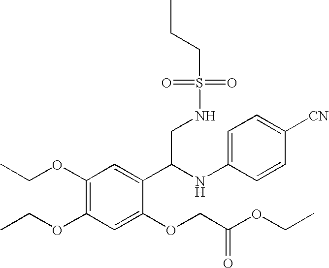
C1(OCC)=C(OCC)C=C(OCC(OCC)=O)C(C(CNS(=O)(=O)CCC)NC2=CC=C([CN])C=C2)=C1
